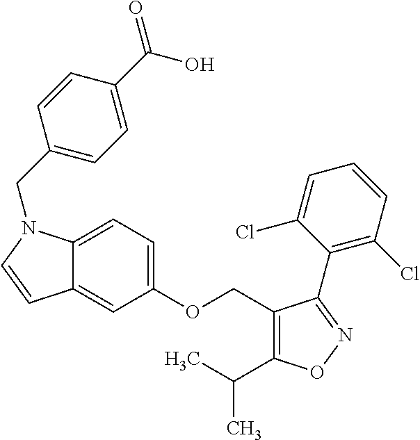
C12=CC=C(OCC3=C(C(C)C)ON=C3C3=C(Cl)C=CC=C3Cl)C=C1C=CN2CC1=CC=C(C(=O)O)C=C1
